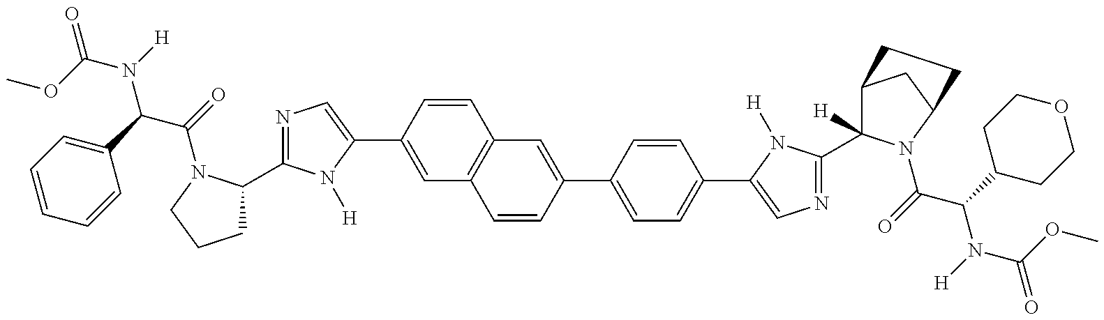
O=C(OC)N([H])C(C1=CC=CC=C1)C(=O)N1C(C2=NC=C(C3=CC4=C(C=C3)C=C(C3=CC=C(C5=CN=C(C6([H])C7CC(N6C(C(N(C(=O)OC)[H])C6CCOCC6)=O)CC7)N5[H])C=C3)C=C4)N2[H])CCC1
